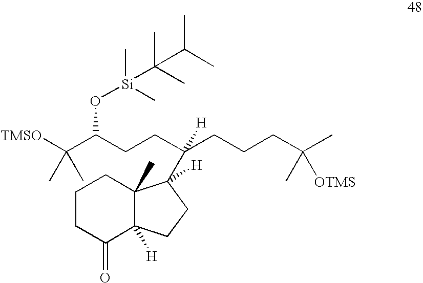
C1CC(=O)C2([H])C(C)(C1)C(C(CCCC(C)(C)[OTMS])(CCC(C([TMSO])(C)C)O[Si](C)(C)C(C)(C)C(C)C)[H])([H])CC2
